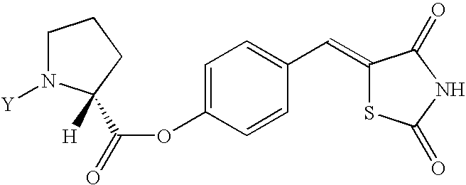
C1N([Y])C([H])(C(OC2=CC=C(C=C3SC(=O)NC3=O)C=C2)=O)CC1
